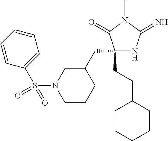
C1(CCC2CCCCC2)(CC2CN(S(C3=CC=CC=C3)(=O)=O)CCC2)NC(=N)N(C)C1=O
